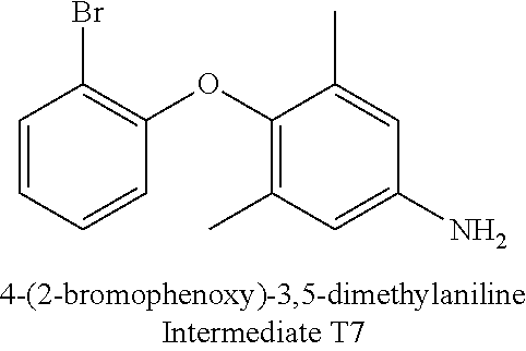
C1=CC=CC(OC2=C(C)C=C(N)C=C2C)=C1Br
